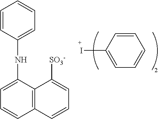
C1=CC(I)=CC=C1.C1=CC2=C(C(NC3=CC=CC=C3)=C1)C([SO3-])=CC=C2
